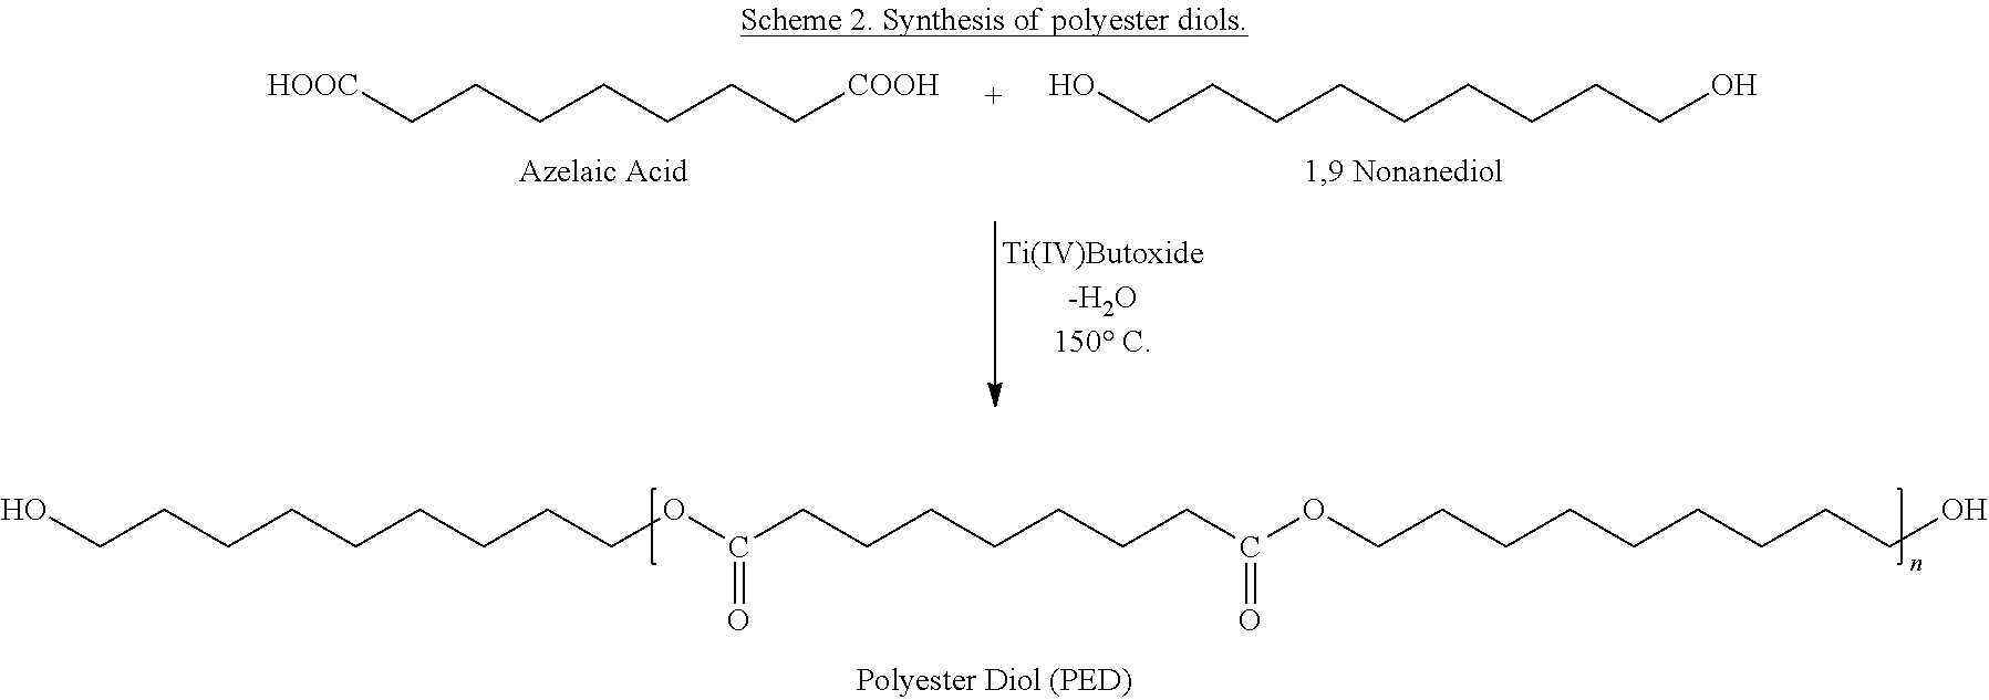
[HOOC]CCCCCCC[COOH].OCCCCCCCCCO.OCCCCCCCCCOC(CCCCCCCC(OCCCCCCCCCO)=O)=O
